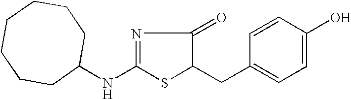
C(C1SC(NC2CCCCCCC2)=NC1=O)C1=CC=C(O)C=C1
